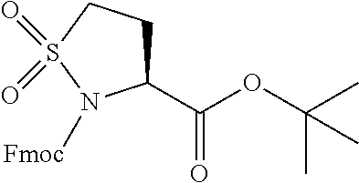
C1(C(OC(C)(C)C)=O)CCS(=O)(=O)N1[Fmoc]
